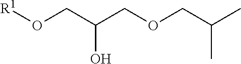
[R1]OCC(COCC(C)C)O
